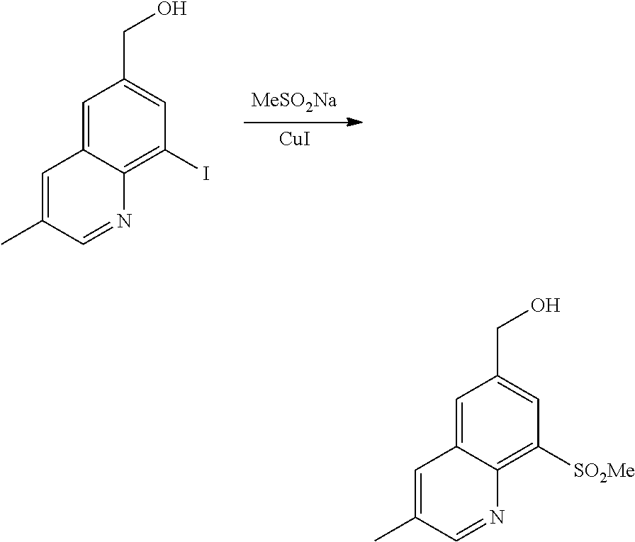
C1=C2C(=C([SO2Me])C=C1CO)N=CC(C)=C2.[MeSO2Na].[CuI].C1=C2C(=C(I)C=C1CO)N=CC(C)=C2
